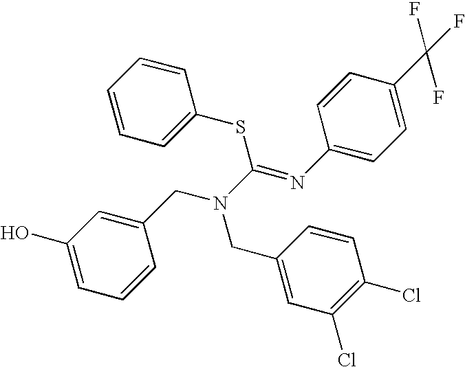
C1(O)=CC=CC(CN(CC2=CC(Cl)=C(Cl)C=C2)C(SC2=CC=CC=C2)=NC2=CC=C(C(F)(F)F)C=C2)=C1
